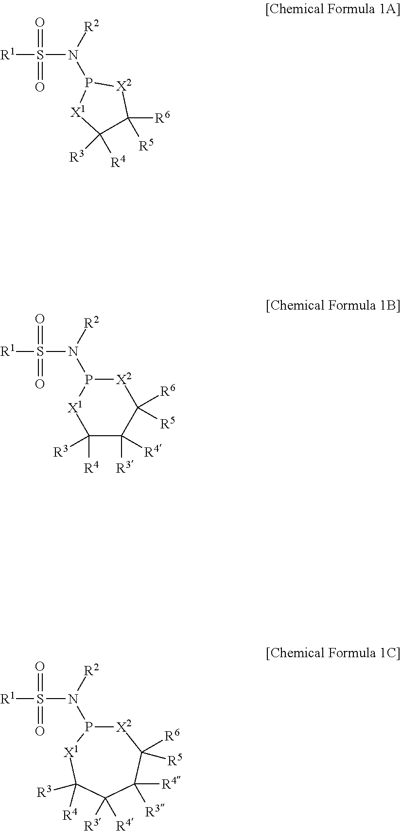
[R1]S(N([R2])P1[X1]C([R3])([R4])C([R6])([R5])[X2]1)(=O)=O.[R1]S(N([R2])P1[X1]C([R4])([R3])C([R3])([R4])C([R6])([R5])[X2]1)(=O)=O.[R1]S(N([R2])P1[X2]C([R6])([R5])C([R3])([R4])C([R3])([R4])C([R4])([R3])[X1]1)(=O)=O
